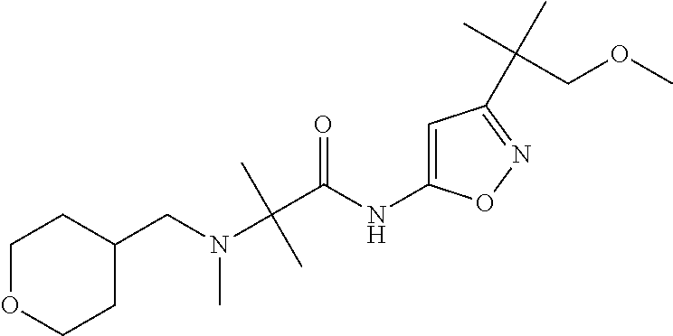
C(C(NC1=CC(C(C)(C)COC)=NO1)=O)(N(CC1CCOCC1)C)(C)C
